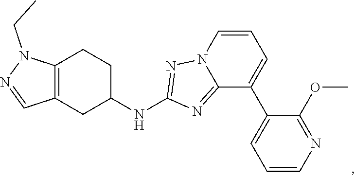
C12=C(CC(NC3=NN4C(=N3)C(C3=CC=CN=C3OC)=CC=C4)CC1)C=NN2CC
